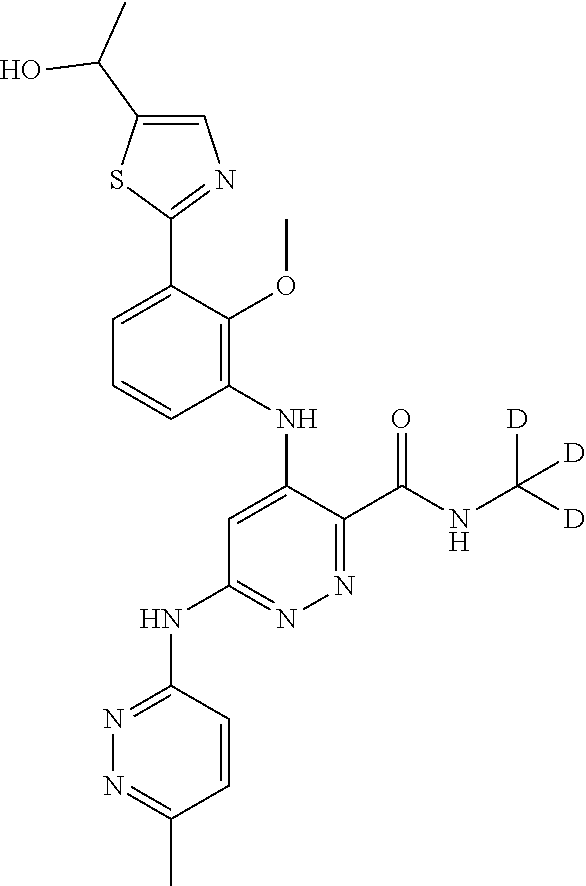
C1=C(C2=NC=C(C(C)O)S2)C(OC)=C(NC2=CC(NC3=NN=C(C)C=C3)=NN=C2C(NC([D])([D])[D])=O)C=C1
